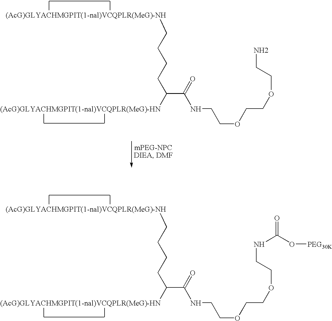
[(AcG)GLYACHMGPIT(1-nal)VCQPLR(MeG)-NH]CCCCC([(AcG)GLYACHMGPIT(1-nal)VCQPLR(MeG)-HN])C(NCCOCCOCCNC(O[PEG30K])=O)=O.[(AcG)GLYACHMGPIT(1-nal)VCQPLR(MeG)-NH]CCCCC([(AcG)GLYACHMGPIT(1-nal)VCQPLR(MeG)-HN])C(NCCOCCOCCN)=O
